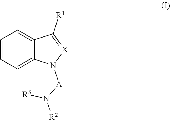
C1=CC=C2C(=C1)C([R1])=[X]N2[A]N([R2])[R3]
